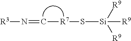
[R3]N=C[R7]S[Si]([R9])([R9])[R9]
